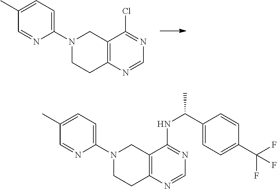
C1(N2CCC3=C(C2)C(Cl)=NC=N3)=CC=C(C)C=N1.C1(N2CCC3=C(C2)C(NC(C2=CC=C(C(F)(F)F)C=C2)C)=NC=N3)=CC=C(C)C=N1
